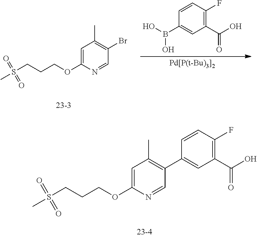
C1=C(OCCCS(=O)(=O)C)N=CC(Br)=C1C.C1(C(O)=O)=C(F)C=CC(B(O)O)=C1.[Pd[P(t-Bu)3]2].C1=C(OCCCS(=O)(=O)C)N=CC(C2=CC(C(O)=O)=C(F)C=C2)=C1C
